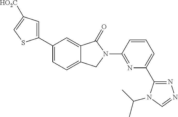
C1(C2=CC=C3C(=C2)C(=O)N(C2=NC(C4=NN=CN4C(C)C)=CC=C2)C3)=CC([HO2C])=CS1
